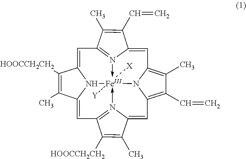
C12=CC3=C(C)C(C=C)=C4N3[Fe]35([Y])([X])-N6=C(C([HOOCCH2CH2])=C(C)C6=C4)C=C4N3C(=CC(=N->51)C(C)=C2C=C)C([HOOCCH2CH2])=C4C
